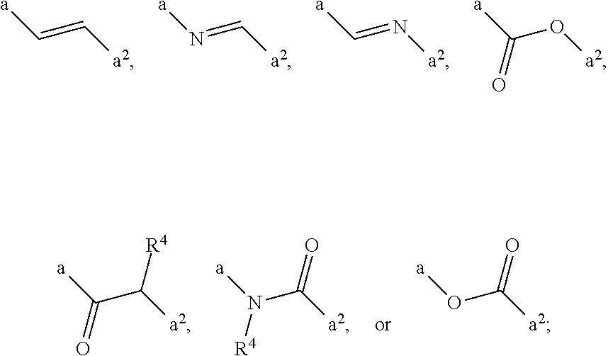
C(=C[a2])[a].N(=C[a2])[a].C(=N[a2])[a].C(O[a2])([a])=O.C(C([a2])[R4])([a])=O.N(C([a2])=O)([a])[R4].O(C([a2])=O)[a]
